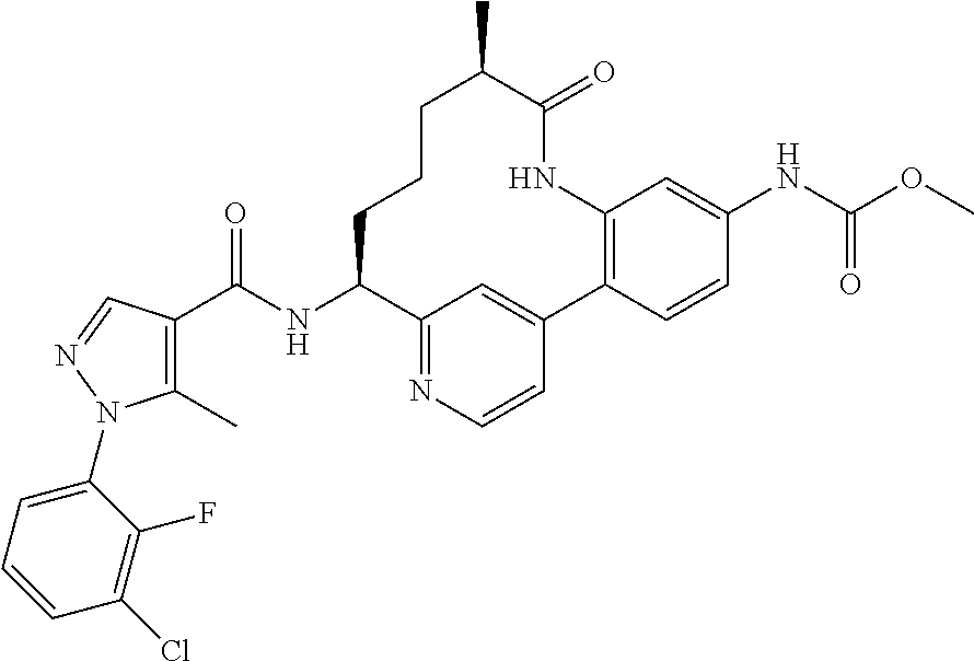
C1(C(NC2C3=NC=CC(=C3)C3=C(NC(=O)C(C)CCC2)C=C(NC(OC)=O)C=C3)=O)=C(C)N(C2=CC=CC(Cl)=C2F)N=C1
